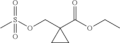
CS(OCC1(C(OCC)=O)CC1)(=O)=O
